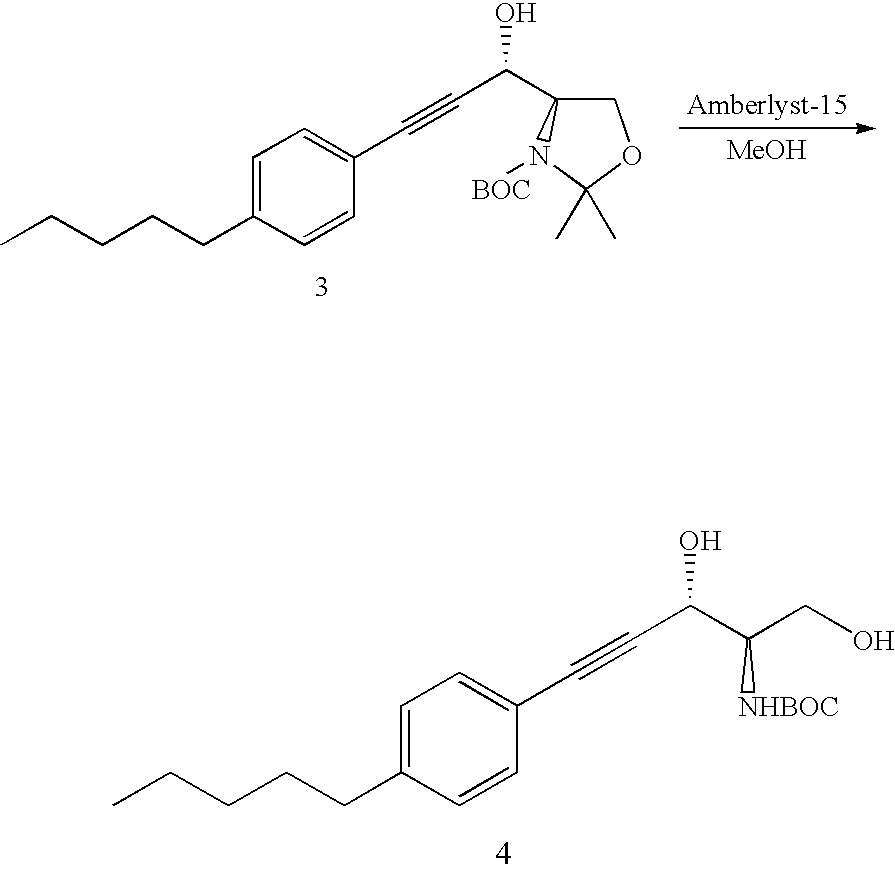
C1=C(CCCCC)C=CC(C#CC(O)C(CO)[NHBOC])=C1.C1=C(CCCCC)C=CC(C#CC(O)C2COC(C)(C)N2[BOC])=C1.[MeOH]
